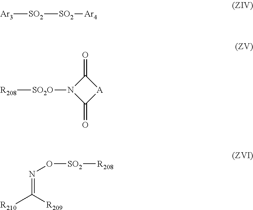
[SO2]([SO2][Ar4])[Ar3].[R208][SO2O]N1C(=O)[A]C1=O.[SO2]([R208])ON=C([R209])[R210]
